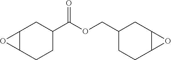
O=C(OCC1CCC2C(C1)O2)C1CCC2C(C1)O2
